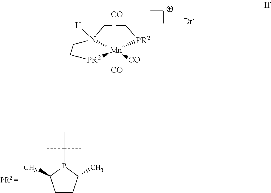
N12([H])[Mn]([CO])([CO])([CO])([PR2]CC1)[PR2]CC2.[Br-].C1CC(C)P(C(C)(C)C)C1C
